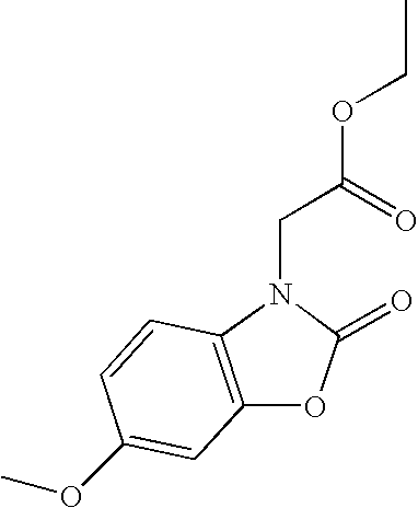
C(OC(=O)CN1C2=C(OC1=O)C=C(OC)C=C2)C
